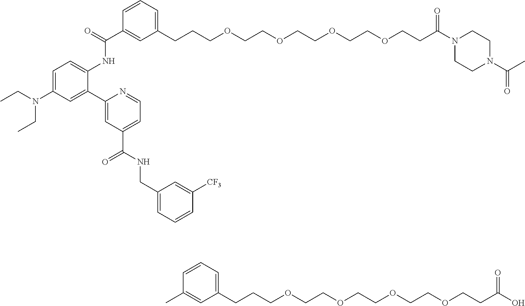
C1=C(N(CC)CC)C=C(C2=CC(C(NCC3=CC=CC([CF3])=C3)=O)=CC=N2)C(NC(C2=CC(CCCOCCOCCOCCOCCC(N3CCN(C(C)=O)CC3)=O)=CC=C2)=O)=C1.CC1=CC(CCCOCCOCCOCCOCCC(O)=O)=CC=C1
